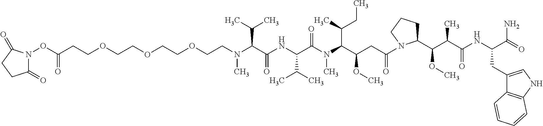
C(CN(C(C(NC(C(N(C)C(C(CC)C)C(OC)CC(=O)N1C(C(C(C(=O)NC(C(=O)N)CC2=CNC3=C2C=CC=C3)C)OC)CCC1)=O)C(C)C)=O)C(C)C)C)OCCOCCOCCC(ON1C(=O)CCC1=O)=O
